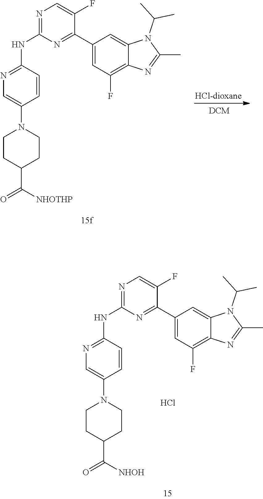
[HCl-dioxane].[DCM].N1=C(NC2=NC=C(N3CCC(C([NHOTHP])=O)CC3)C=C2)N=C(C2=CC(F)=C3C(=C2)N(C(C)C)C(C)=N3)C(F)=C1.N1=C(NC2=NC=C(N3CCC(C([NHOH])=O)CC3)C=C2)N=C(C2=CC(F)=C3C(=C2)N(C(C)C)C(C)=N3)C(F)=C1.Cl
